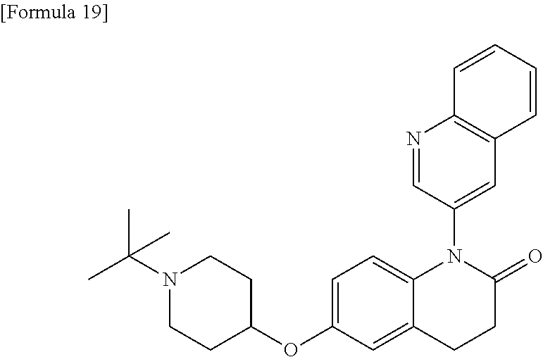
C1(OC2=CC=C3C(=C2)CCC(=O)N3C2=CC3=C(N=C2)C=CC=C3)CCN(C(C)(C)C)CC1
